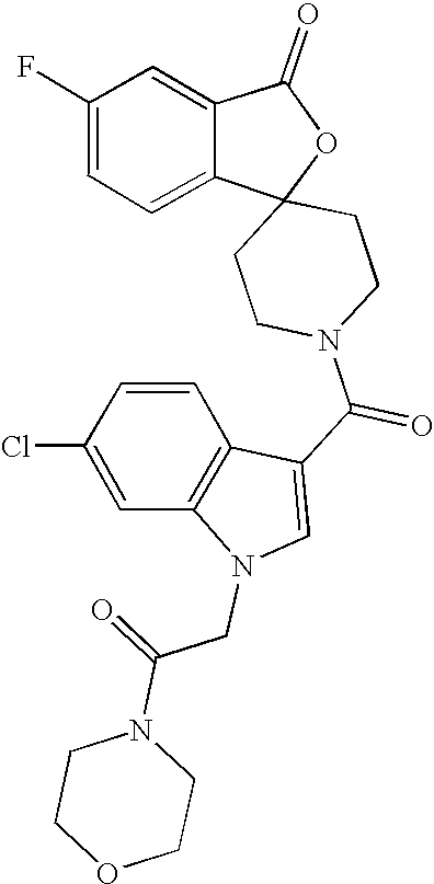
C1(=O)C2=CC(F)=CC=C2C2(O1)CCN(C(C1=CN(CC(=O)N3CCOCC3)C3=C1C=CC(Cl)=C3)=O)CC2
